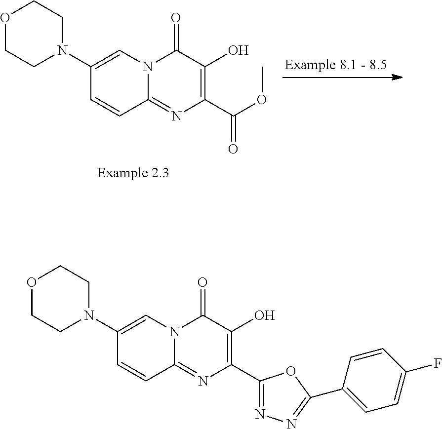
C1=CC(N2CCOCC2)=CN2C1=NC(C(OC)=O)=C(O)C2=O.C1=CC(N2CCOCC2)=CN2C1=NC(C1=NN=C(C3=CC=C(F)C=C3)O1)=C(O)C2=O
